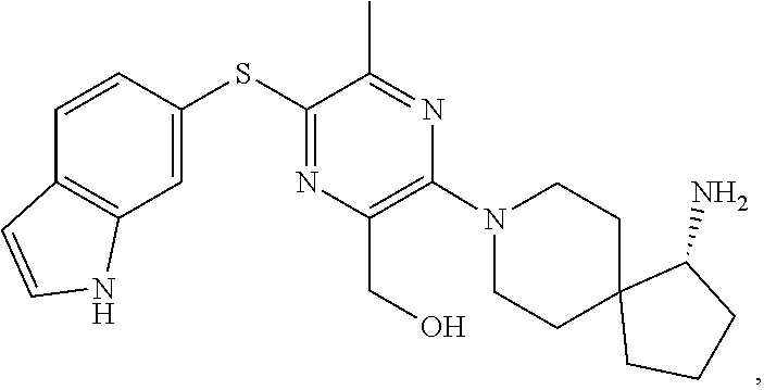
C1CN(C2=C(CO)N=C(SC3=CC4=C(C=C3)C=CN4)C(C)=N2)CCC12CCCC2N
